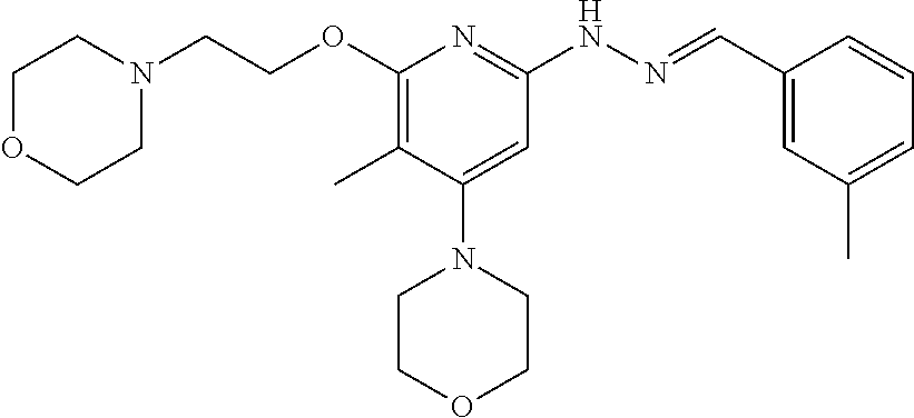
O(C1=C(C)C(N2CCOCC2)=CC(NN=CC2=CC(C)=CC=C2)=N1)CCN1CCOCC1
